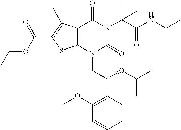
C1=CC(C(OC(C)C)CN2C(=O)N(C(C(=O)NC(C)C)(C)C)C(=O)C3=C2SC(C(OCC)=O)=C3C)=C(OC)C=C1
